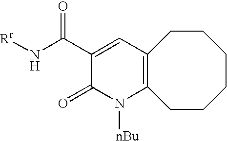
C12=C(N([nBu])C(=O)C(C(N[Rr])=O)=C1)CCCCCC2
